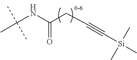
C(NC(CC#C[Si](C)(C)C)=O)(C)(C)C
